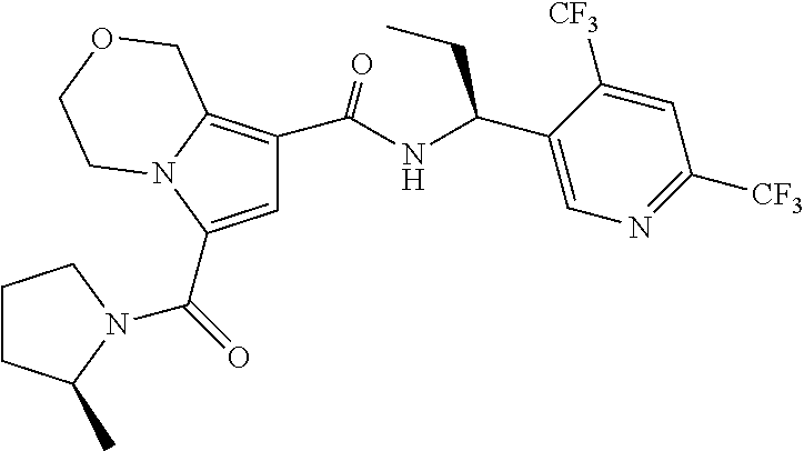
C1=C(C(=O)N2C(C)CCC2)N2C(=C1C(NC(C1=CN=C([CF3])C=C1[CF3])CC)=O)COCC2
